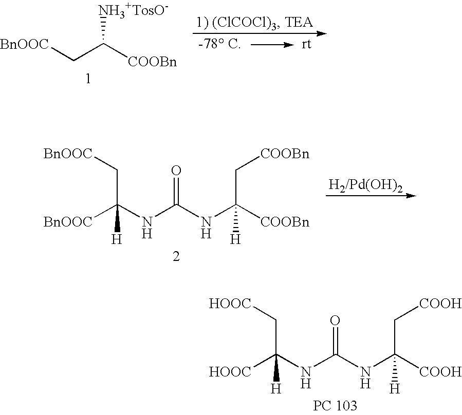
[BnOOC]CC([COOBn])[NH3+TosO-].[COOBn]CC([COOBn])(NC(NC(C[BnOOC])([BnOOC])[H])=O)[H].[COOH]CC([COOH])(NC(NC(C[HOOC])([HOOC])[H])=O)[H]
